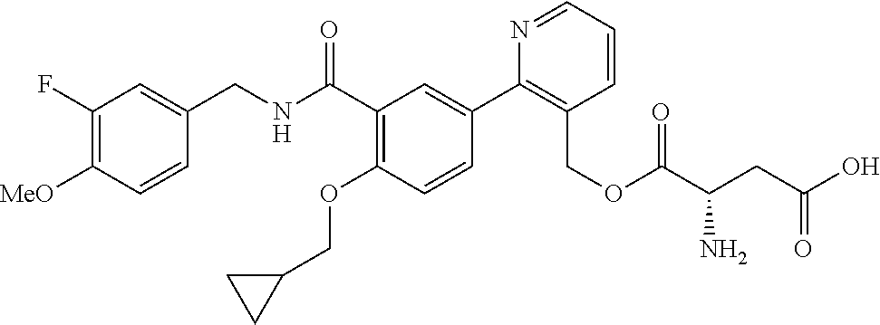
C1=CC([MeO])=C(F)C=C1CNC(C1=C(OCC2CC2)C=CC(C2=C(COC(C(CC(O)=O)N)=O)C=CC=N2)=C1)=O
